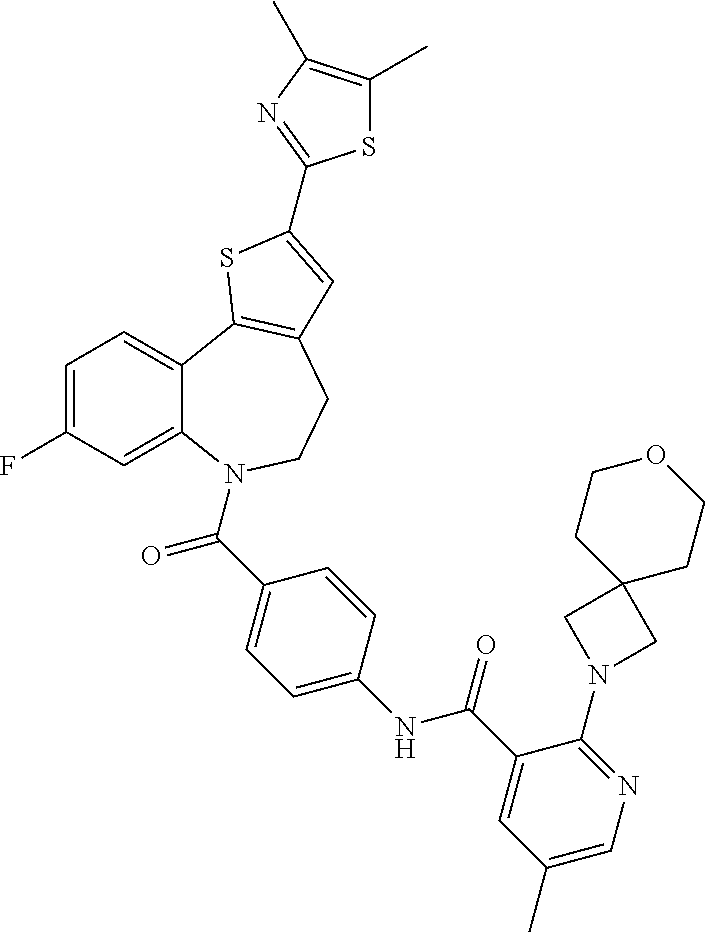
C1=C(F)C=C2C(=C1)C1=C(CCN2C(C2=CC=C(NC(C3=CC(C)=CN=C3N3CC4(C3)CCOCC4)=O)C=C2)=O)C=C(C2=NC(C)=C(C)S2)S1
